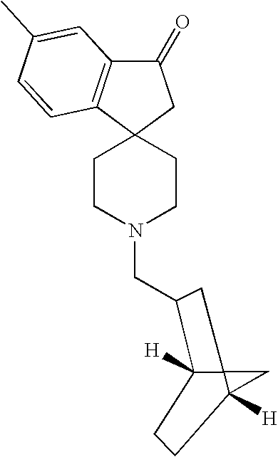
C1CN(CC2C3([H])C4(C([H])(CC3)C4)C2)CCC12CC(=O)C1=C2C=CC(C)=C1
